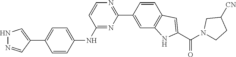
N1=C(NC2=CC=C(C3=CNN=C3)C=C2)C=CN=C1C1=CC2=C(C=C1)C=C(C(N1CCC([CN])C1)=O)N2
